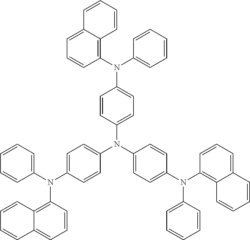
N(C1=CC=C(N(C2=CC=C(N(C3=C4C(=CC=C3)C=CC=C4)C3=CC=CC=C3)C=C2)C2=CC=C(N(C3=CC=CC=C3)C3=C4C(=CC=C3)C=CC=C4)C=C2)C=C1)(C1=C2C(=CC=C1)C=CC=C2)C1=CC=CC=C1
